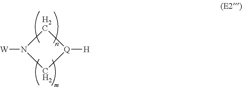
C1N([W])C[Q]1[H]
